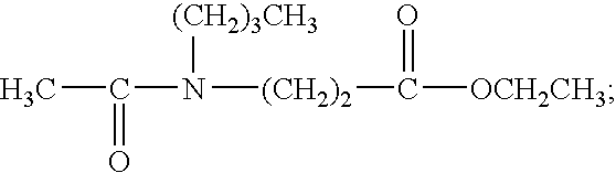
CC(N([(CH2)2]C([OCH2CH3])=O)[(CH2)3CH3])=O
